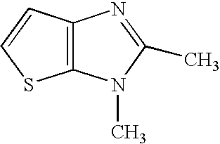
S1C2=C(C=C1)N=C(C)N2C
